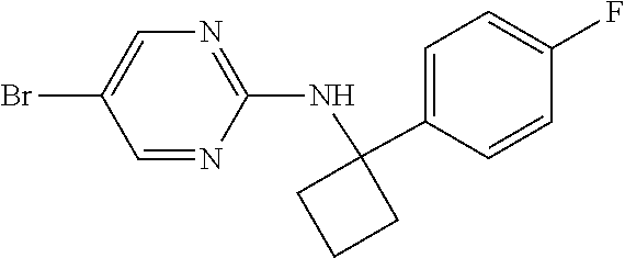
C1(Br)=CN=C(NC2(C3=CC=C(F)C=C3)CCC2)N=C1
